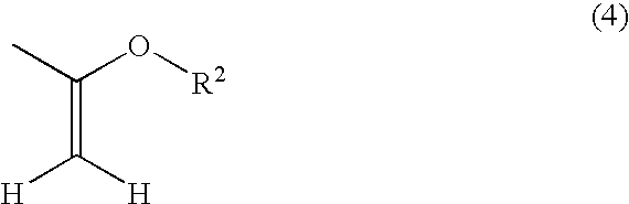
C(=C([H])[H])(C)O[R2]
